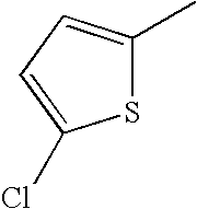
S1C(C)=CC=C1Cl
